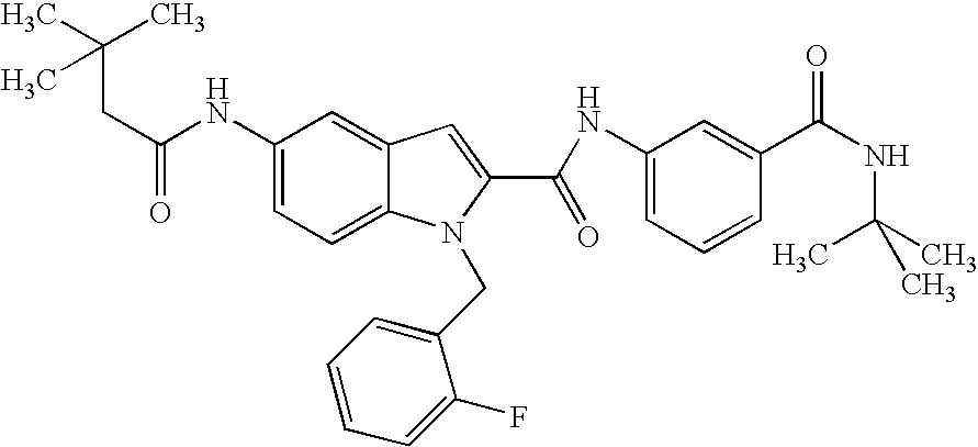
C1(NC(=O)CC(C)(C)C)=CC=C2C(=C1)C=C(C(=O)NC1=CC=CC(C(=O)NC(C)(C)C)=C1)N2CC1=CC=CC=C1F
